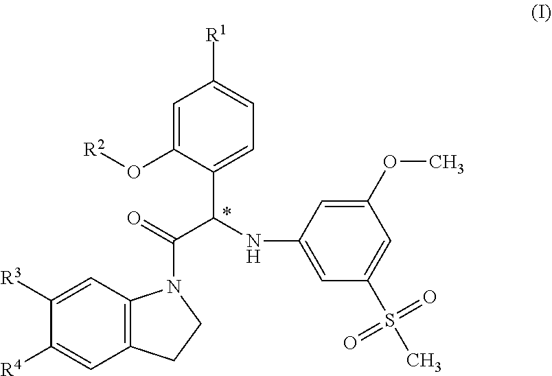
C12=C(C=C([R3])C([R4])=C1)N(C(=O)C(NC1=CC(S(C)(=O)=O)=CC(OC)=C1)C1=CC=C([R1])C=C1O[R2])CC2
